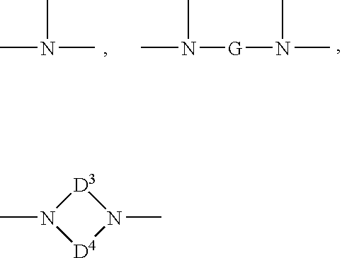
CN(C)C.CN([G]N(C)C)C.[D3]1N(C)[D4]N1C
